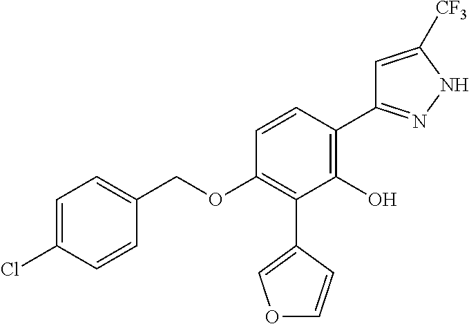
C(OC1=C(C2=COC=C2)C(O)=C(C2=NNC([CF3])=C2)C=C1)C1=CC=C(Cl)C=C1
